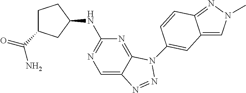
C1=C2C(=NC(NC3CCC(C(=O)N)C3)=N1)N(C1=CC3=CN(C)N=C3C=C1)N=N2
